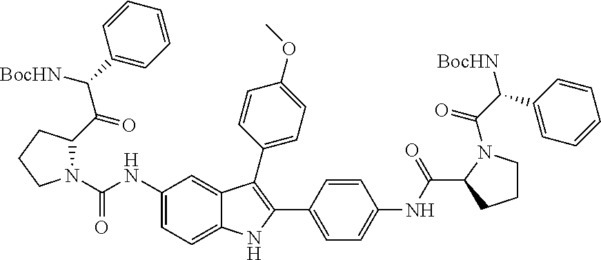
C1(NC(N2C(C(=O)C(C3=CC=CC=C3)[BocHN])CCC2)=O)=CC=C2C(=C1)C(C1=CC=C(OC)C=C1)=C(C1=CC=C(NC(C3CCCN3C(C(C3=CC=CC=C3)[BocHN])=O)=O)C=C1)N2
